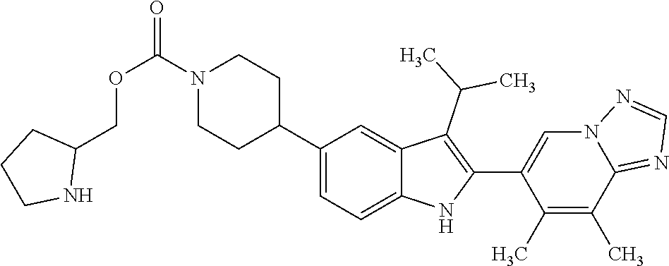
N1(C(OCC2CCCN2)=O)CCC(C2=CC=C3C(=C2)C(C(C)C)=C(C2=CN4C(=NC=N4)C(C)=C2C)N3)CC1
